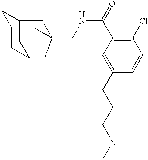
C1=C(CCCN(C)C)C=CC(Cl)=C1C(NCC12CC3CC4CC(CC34C1)C2)=O
